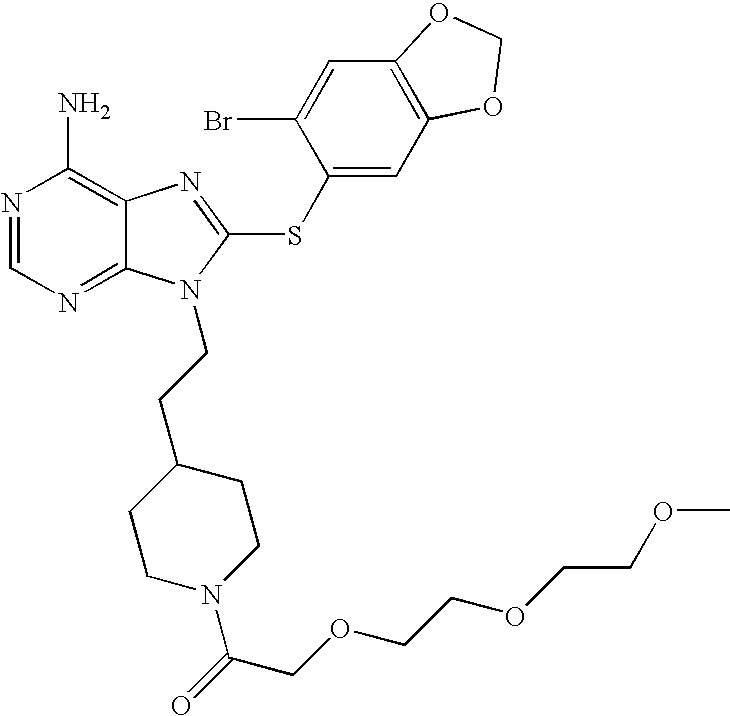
N1=CN=C2C(=C1N)N=C(SC1=CC3=C(C=C1Br)OCO3)N2CCC1CCN(C(=O)COCCOCCOC)CC1
